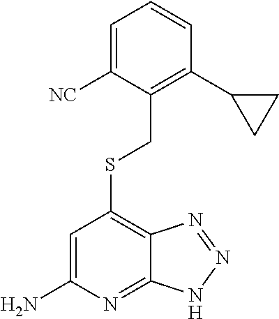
C1=C([NC])C(CSC2=C3C(=NC(N)=C2)NN=N3)=C(C2CC2)C=C1
